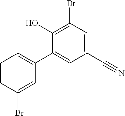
BrC1=C(O)C(C2=CC=CC(Br)=C2)=CC(C#N)=C1
